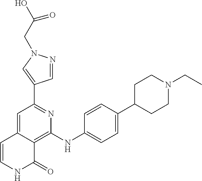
C1(C2=CN(CC(O)=O)N=C2)=NC(NC2=CC=C(C3CCN(CC)CC3)C=C2)=C2C(=C1)C=CNC2=O
